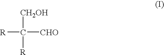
[R]C([CHO])([R])[CH2OH]
